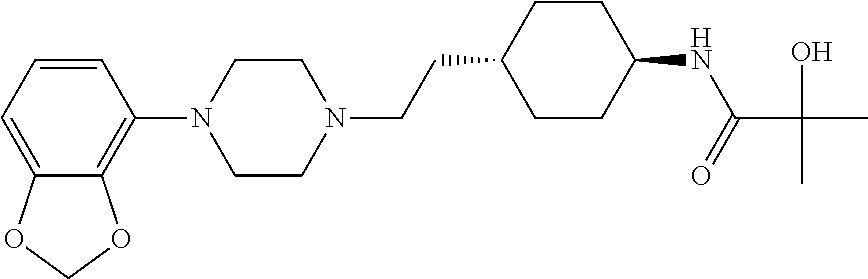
C1=CC=C2C(=C1N1CCN(CCC3CCC(NC(=O)C(C)(C)O)CC3)CC1)OCO2
